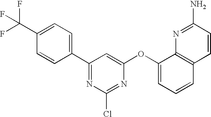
C1(C(F)(F)F)=CC=C(C2=NC(Cl)=NC(OC3=CC=CC4=C3N=C(N)C=C4)=C2)C=C1
